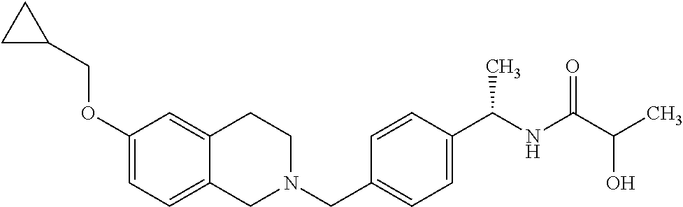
C1(OCC2CC2)=CC=C2C(=C1)CCN(CC1=CC=C(C(NC(=O)C(C)O)C)C=C1)C2
